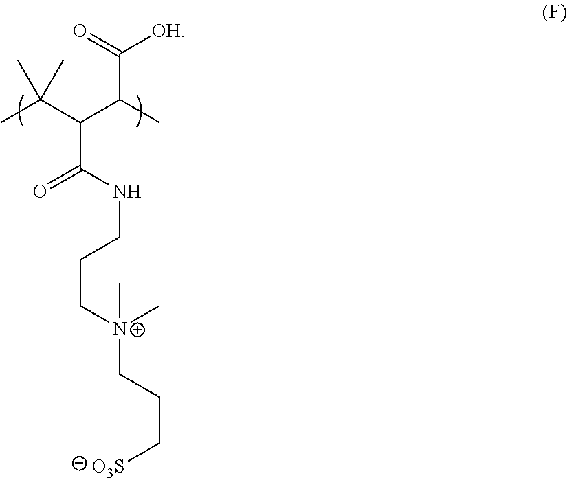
CC(C(C(C)C(=O)[OH])C(NCCC[N+](CCC[O3S])(C)C)=O)(C)C
